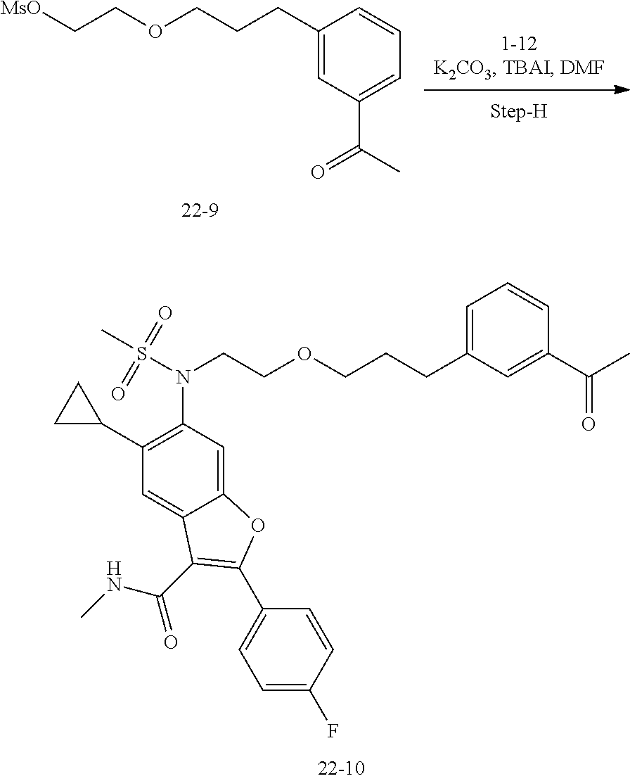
C1(CCCOCC[MsO])=CC(C(C)=O)=CC=C1.C(CCOCCN(S(C)(=O)=O)C1=C(C2CC2)C=C2C(=C1)OC(C1=CC=C(F)C=C1)=C2C(=O)NC)C1=CC=CC(C(C)=O)=C1
